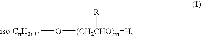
[iso-CnH2n+1]O[(CH2CHO)m]([H])[R]
